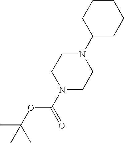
C1CCC(N2CCN(C(=O)OC(C)(C)C)CC2)CC1
